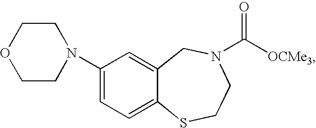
C1(N2CCOCC2)=CC=C2C(=C1)CN(C([OCMe3])=O)CCS2
